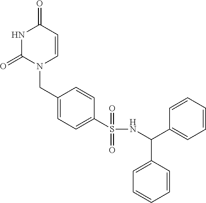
N1C(=O)N(CC2=CC=C(S(NC(C3=CC=CC=C3)C3=CC=CC=C3)(=O)=O)C=C2)C=CC1=O
